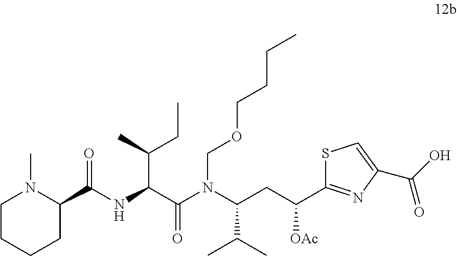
C1CCCC(C(NC(C(N(C(CC(C2=NC(C(O)=O)=CS2)[OAc])C(C)C)COCCCC)=O)C(C)CC)=O)N1C
